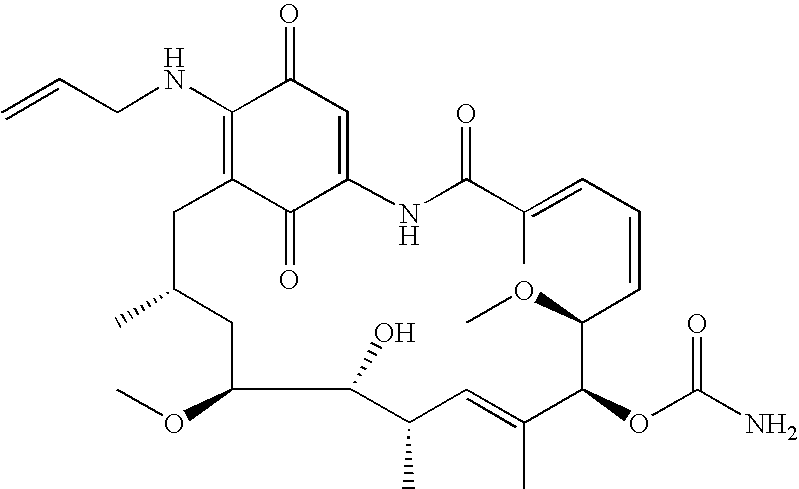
C1(NCC=C)=C2C(=O)C(=CC1=O)NC(=O)C(C)=CC=CC(OC)C(OC(=O)N)C(C)=CC(C)C(O)C(OC)CC(C)C2
